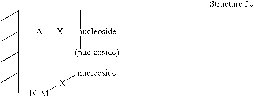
C([A][X][nucleoside](C)[(nucleoside)][nucleoside]([X][ETM])C)(CC)(C(C)C(C)C)C
